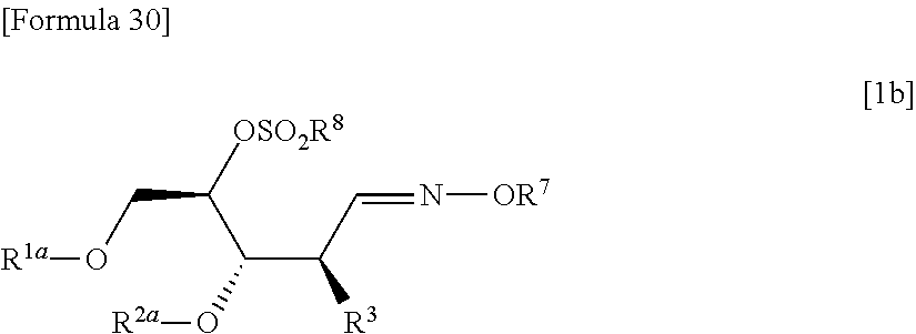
C(CO[R1a])([OSO2R8])C(C(C=N[OR7])[R3])O[R2a]
